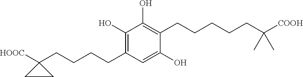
C1(O)=C(CCCCCC(C)(C)[COOH])C(O)=CC(CCCCC2([HOOC])CC2)=C1O
